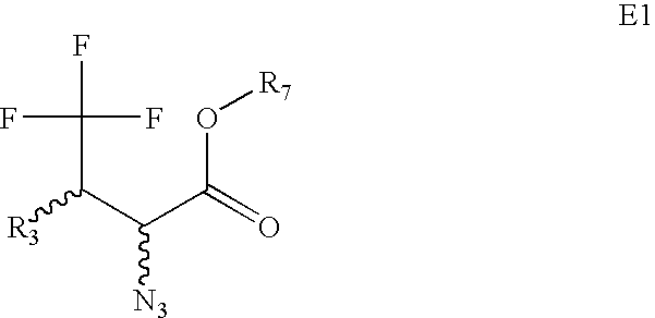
[R3]C(C(C(=O)O[R7])[N3])C(F)(F)F
